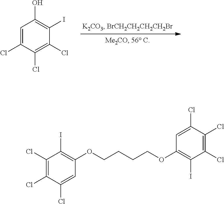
C1=C(Cl)C(Cl)=C(Cl)C(I)=C1O.C1(Cl)=C(Cl)C(Cl)=CC(OCCCCOC2=C(I)C(Cl)=C(Cl)C(Cl)=C2)=C1I
